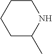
C1CCCC(C)N1
